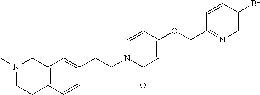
N1(C)CCC2=C(C1)C=C(CCN1C(=O)C=C(OCC3=NC=C(Br)C=C3)C=C1)C=C2
